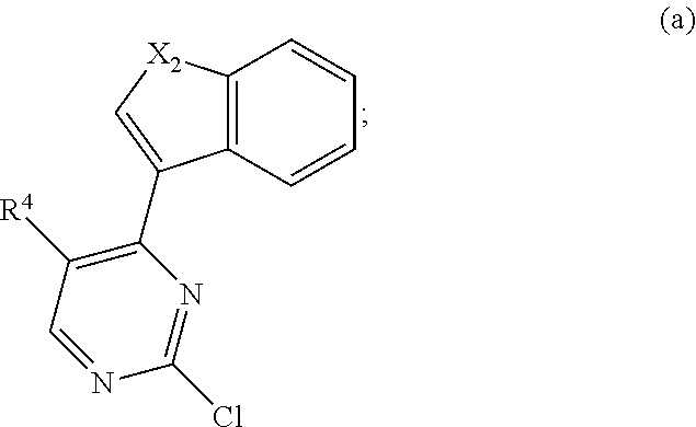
C12=C([X2]C=C1C1=C([R4])C=NC(Cl)=N1)C=CC=C2
